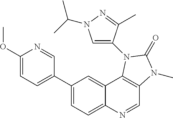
C1(C2=CC=C(OC)N=C2)=CC=C2C(=C1)C1=C(C=N2)N(C)C(=O)N1C1=CN(C(C)C)N=C1C
